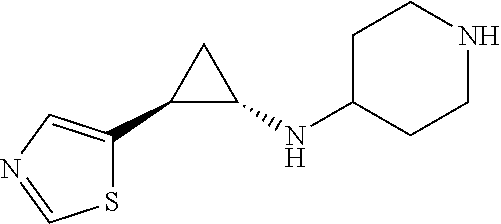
S1C(C2C(NC3CCNCC3)C2)=CN=C1
